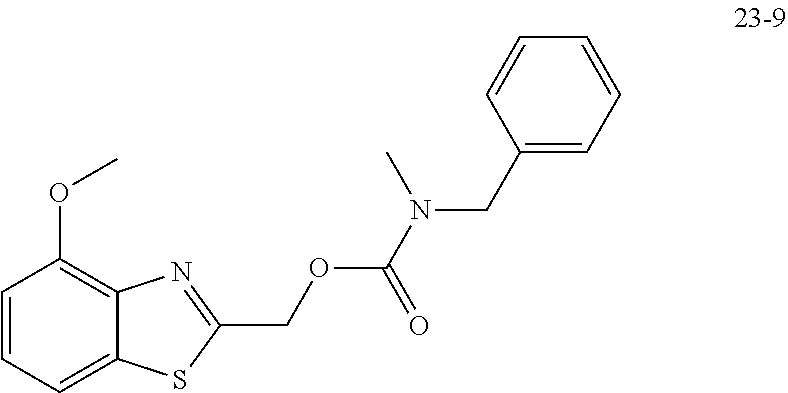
C1=CC=C2C(=C1OC)N=C(COC(=O)N(C)CC1=CC=CC=C1)S2
